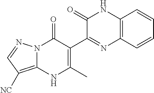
N12C(=C([NC])C=N1)NC(C)=C(C1=NC3=C(NC1=O)C=CC=C3)C2=O
